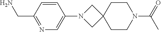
C1(CN)=NC=C(N2CC3(C2)CCN(C(=O)C)CC3)C=C1
